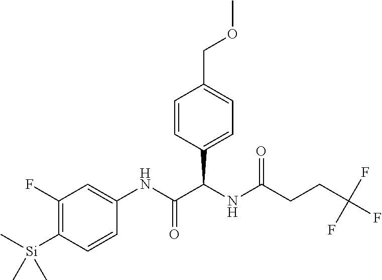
C1(F)=C([Si](C)(C)C)C=CC(NC(C(NC(=O)CCC(F)(F)F)C2=CC=C(COC)C=C2)=O)=C1
